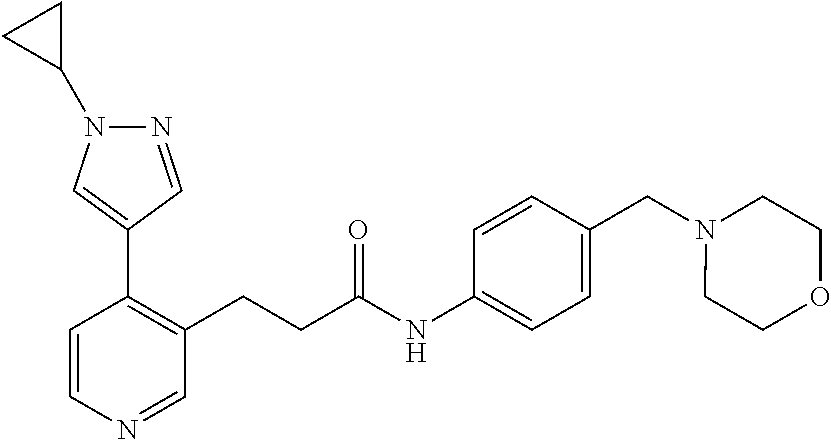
C1=CN=CC(CCC(NC2=CC=C(CN3CCOCC3)C=C2)=O)=C1C1=CN(C2CC2)N=C1
